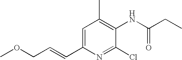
C1=C(C=CCOC)N=C(Cl)C(NC(CC)=O)=C1C
